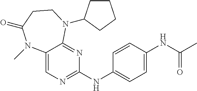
C1(NC2=CC=C(NC(C)=O)C=C2)=NC=C2C(=N1)N(C1CCCC1)CCC(=O)N2C
